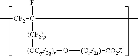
[(CF2)p]([(OCqF2q)r]O[(CsF2s)][CO2Z])C([CF2]C)(C)F
